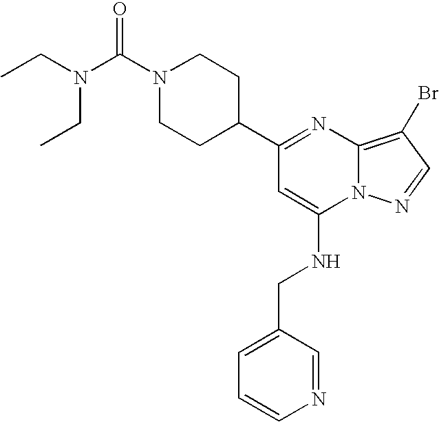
N1(C(N(CC)CC)=O)CCC(C2=NC3=C(Br)C=NN3C(NCC3=CC=CN=C3)=C2)CC1
